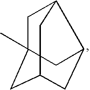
C1C2(C)CC3CC(C1C3)C2
